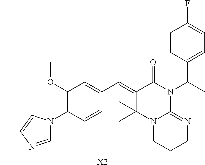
C1=NC(C)=CN1C1=C(OC)C=C(C=C2C(C)(C)N3C(=NCCC3)N(C(C3=CC=C(F)C=C3)C)C2=O)C=C1.[X2]
